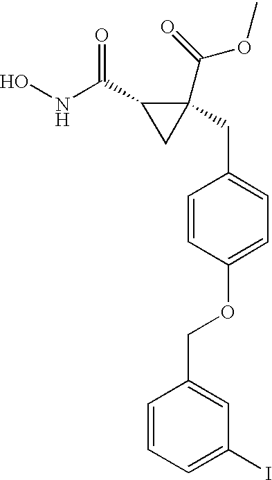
ONC(C1CC1(C(OC)=O)CC1=CC=C(OCC2=CC(I)=CC=C2)C=C1)=O
